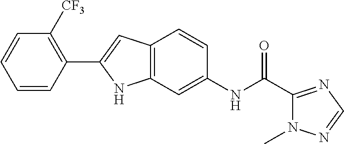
C1(C2=CC3=C(N2)C=C(NC(=O)C2=NC=NN2C)C=C3)=C([CF3])C=CC=C1
